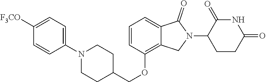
C1(COC2=C3C(=CC=C2)C(=O)N(C2CCC(=O)NC2=O)C3)CCN(C2=CC=C([F3CO])C=C2)CC1
